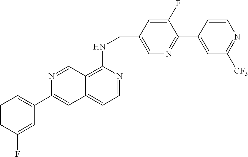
C1(F)=CC(CNC2=C3C(=CC=N2)C=C(C2=CC=CC(F)=C2)N=C3)=CN=C1C1=CC([CF3])=NC=C1
